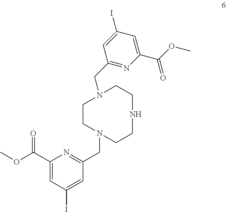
C1CN(CC2=NC(C(OC)=O)=CC(I)=C2)CCNCCN1CC1=NC(C(OC)=O)=CC(I)=C1
